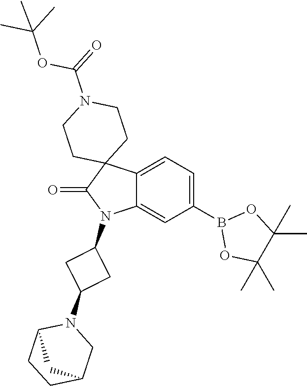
C12=CC=C(B3OC(C)(C)C(C)(C)O3)C=C1N(C1CC(N3C(C)CCC(C)C3)C1)C(=O)C21CCN(C(OC(C)(C)C)=O)CC1
